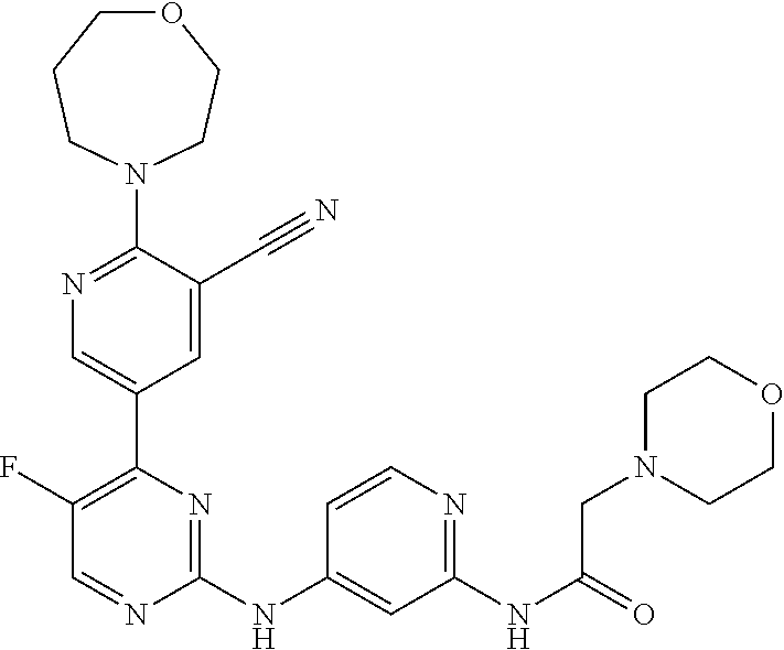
C1(N2CCCOCC2)=NC=C(C2=C(F)C=NC(NC3=CC(NC(=O)CN4CCOCC4)=NC=C3)=N2)C=C1C#N
